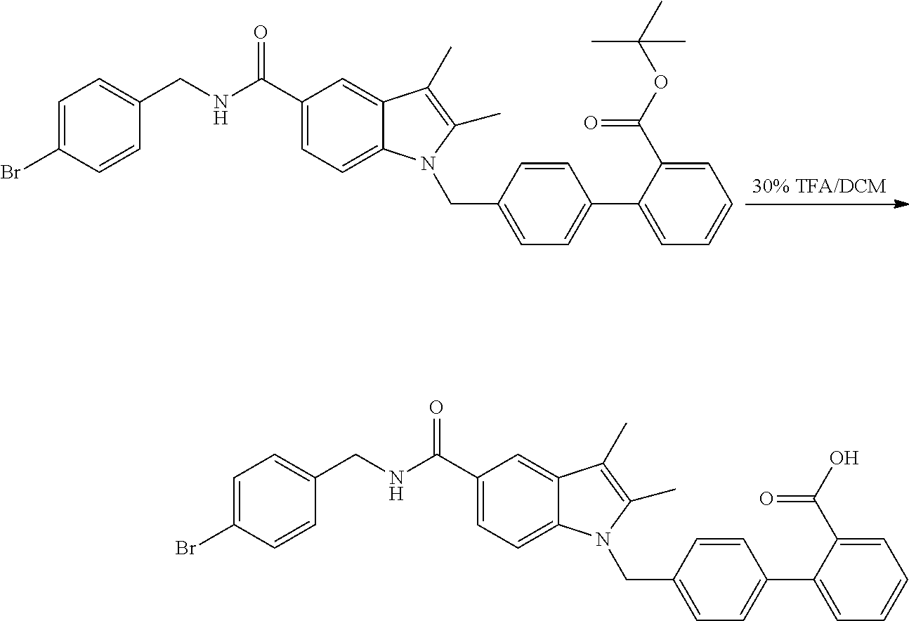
C1=C(Br)C=CC(CNC(C2=CC=C3C(=C2)C(C)=C(C)N3CC2=CC=C(C3=CC=CC=C3C(OC(C)(C)C)=O)C=C2)=O)=C1.C1=C(Br)C=CC(CNC(C2=CC=C3C(=C2)C(C)=C(C)N3CC2=CC=C(C3=CC=CC=C3C(O)=O)C=C2)=O)=C1
